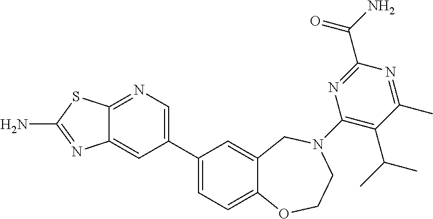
C12=NC=C(C3=CC=C4C(=C3)CN(C3=C(C(C)C)C(C)=NC(C(N)=O)=N3)CCO4)C=C1N=C(N)S2
